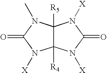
C12([R4])C([R5])(N(C)C(=O)N1[X])N([X])C(=O)N2[X]
